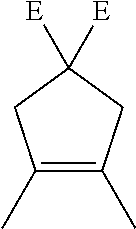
C1(C)=C(C)CC([E])([E])C1
